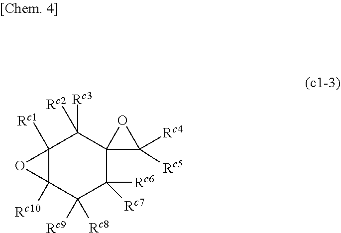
C12([Rc1])C([Rc10])(C([Rc9])([Rc8])C([Rc6])([Rc7])C3(C1([Rc3])[Rc2])C([Rc5])([Rc4])O3)O2
